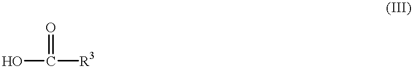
OC(=O)[R3]
